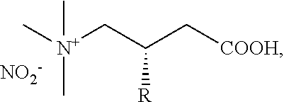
C[N+](CC(C[COOH])[R])(C)C.[NO2-]
